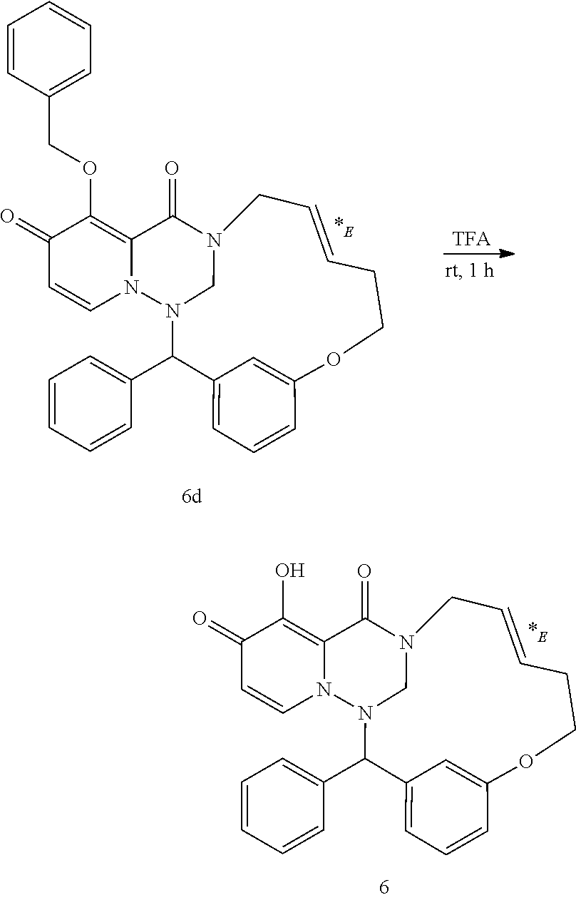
C1=CCN2CN(C(C3=CC=CC=C3)C3=CC=CC(=C3)OCC1)N1C=CC(=O)C(O)=C1C2=O.C1=CCN2CN(C(C3=CC=CC=C3)C3=CC=CC(=C3)OCC1)N1C=CC(=O)C(OCC3=CC=CC=C3)=C1C2=O
